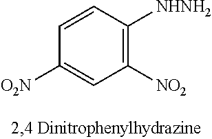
C1=CC([NHNH2])=C([NO2])C=C1[O2N]
